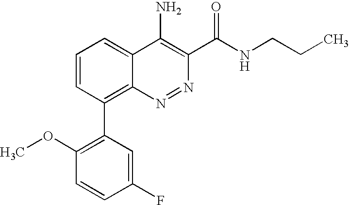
C1=CC(C2=C(OC)C=CC(F)=C2)=C2C(=C1)C(N)=C(C(NCCC)=O)N=N2
